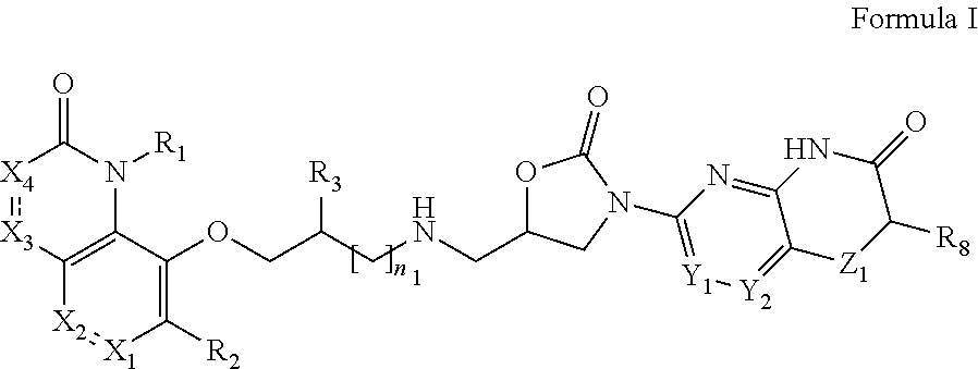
[X4]1:[X3]C2=C(N([R1])C1=O)C(OCC(CNCC1OC(=O)N(C3=[Y1][Y2]=C4C(=N3)NC(=O)C([R8])[Z1]4)C1)[R3])=C([R2])[X1]=[X2]2
